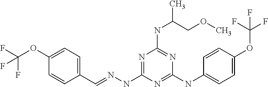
C1(C=NNC2=NC(NC(C)COC)=NC(NC3=CC=C(OC(F)(F)F)C=C3)=N2)=CC=C(OC(F)(F)F)C=C1
